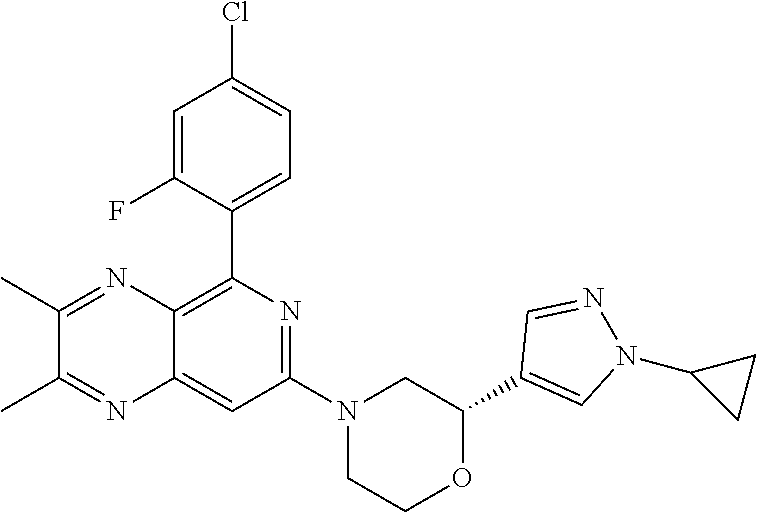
C12=CC(N3CCOC(C4=CN(C5CC5)N=C4)C3)=NC(C3=CC=C(Cl)C=C3F)=C1N=C(C)C(C)=N2
